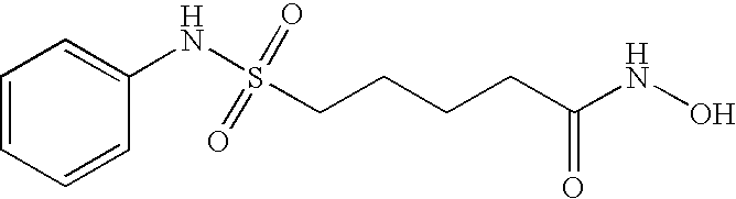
N(S(CCCCC(NO)=O)(=O)=O)C1=CC=CC=C1
